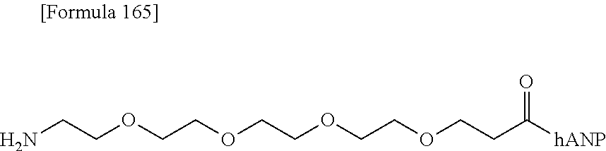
C(COCCOCCOCCC([hANP])=O)OCCN
